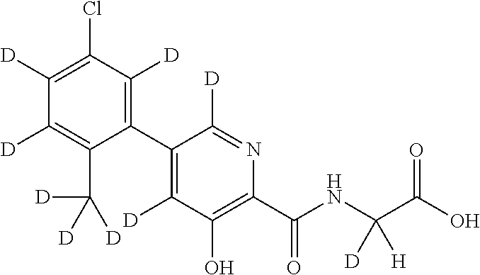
C1(C2=C([D])C(O)=C(C(NC(C(O)=O)([D])[H])=O)N=C2[D])=C([D])C(Cl)=C([D])C([D])=C1C([D])([D])[D]
